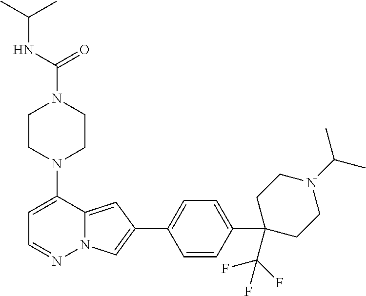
N1(C2=CC=NN3C2=CC(C2=CC=C(C4(C(F)(F)F)CCN(C(C)C)CC4)C=C2)=C3)CCN(C(=O)NC(C)C)CC1
